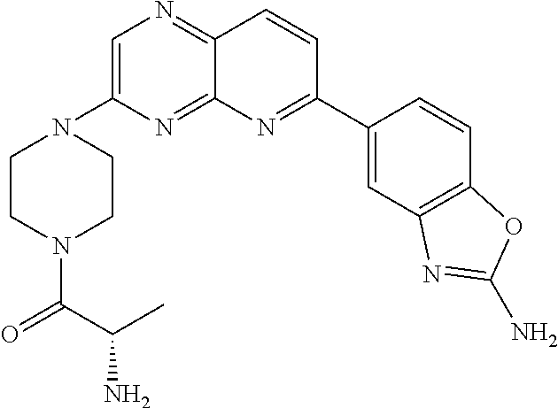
C1=C(N2CCN(C(=O)C(C)N)CC2)N=C2C(=N1)C=CC(C1=CC3=C(C=C1)OC(N)=N3)=N2
